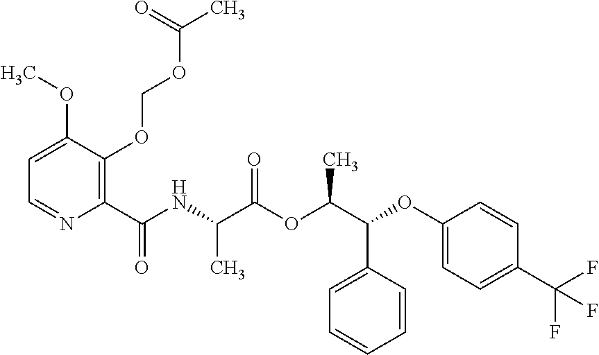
C1=C(OC)C(OCOC(C)=O)=C(C(NC(C(OC(C(OC2=CC=C(C(F)(F)F)C=C2)C2=CC=CC=C2)C)=O)C)=O)N=C1
